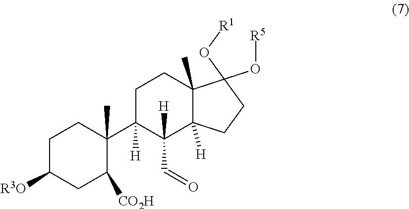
C1C([R3O])CC([CO2H])C(C2([H])C(C=O)([H])C3([H])C(C)(CC2)C(O[R5])(O[R1])CC3)(C)C1
